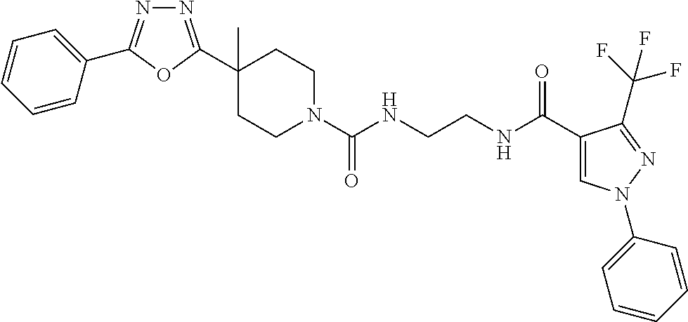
C1(C)(C2=NN=C(C3=CC=CC=C3)O2)CCN(C(NCCNC(C2=CN(C3=CC=CC=C3)N=C2C(F)(F)F)=O)=O)CC1
